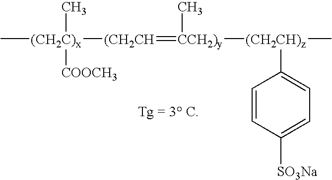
C[(CH2C)x](C)([COOCH3])[(CH2CH]=[CCH2)y](C)[(CH2CH)z](C)C1=CC=C([SO3Na])C=C1
